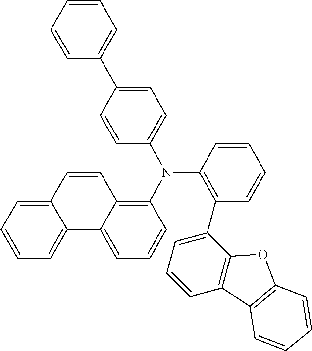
C1=CC=CC(C2=CC=C(N(C3=C4C(=CC=C3)C3=CC=CC=C3C=C4)C3=C(C4=CC=CC5=C4OC4=C5C=CC=C4)C=CC=C3)C=C2)=C1
